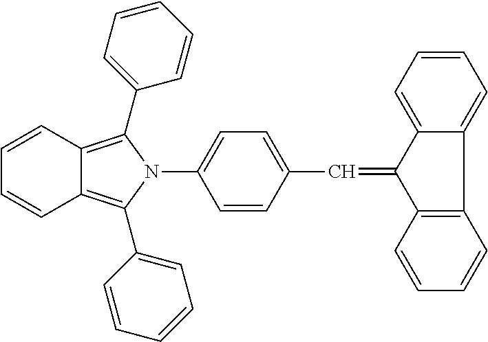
C1=CC(C=C2C3=CC=CC=C3C3=C2C=CC=C3)=CC=C1N1C(C2=CC=CC=C2)=C2C(=C1C1=CC=CC=C1)C=CC=C2
